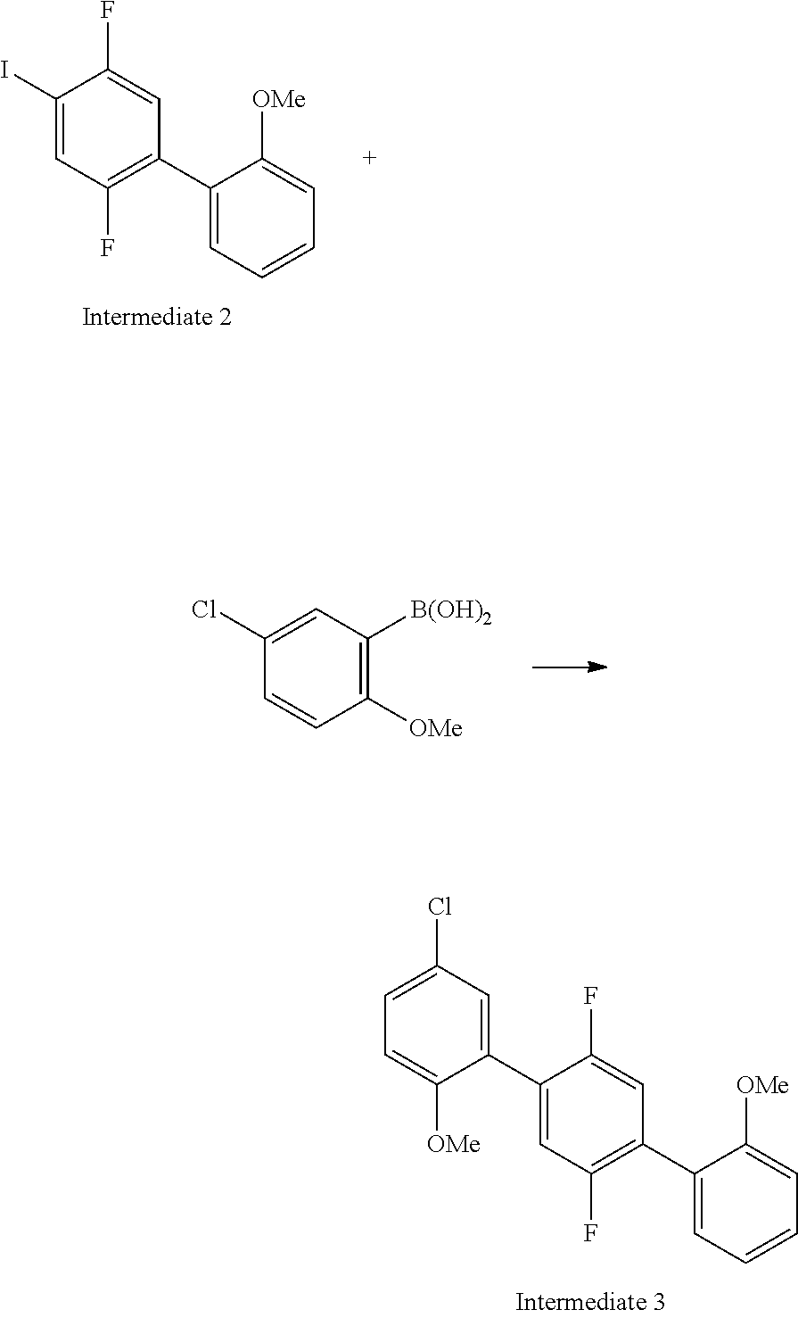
C1(C2=CC(Cl)=CC=C2[OMe])=CC(F)=C(C2=CC=CC=C2[OMe])C=C1F.C1(I)=CC(F)=C(C2=CC=CC=C2[OMe])C=C1F.C1(Cl)=CC([B(OH)2])=C([OMe])C=C1
